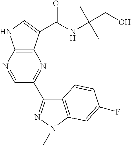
N1=CC(C2=NN(C)C3=C2C=CC(F)=C3)=NC2=C1NC=C2C(NC(CO)(C)C)=O
